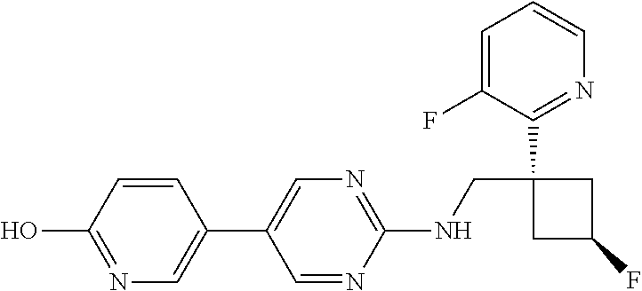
C1(C2=CN=C(NCC3(C4=NC=CC=C4F)CC(F)C3)N=C2)=CN=C(O)C=C1
